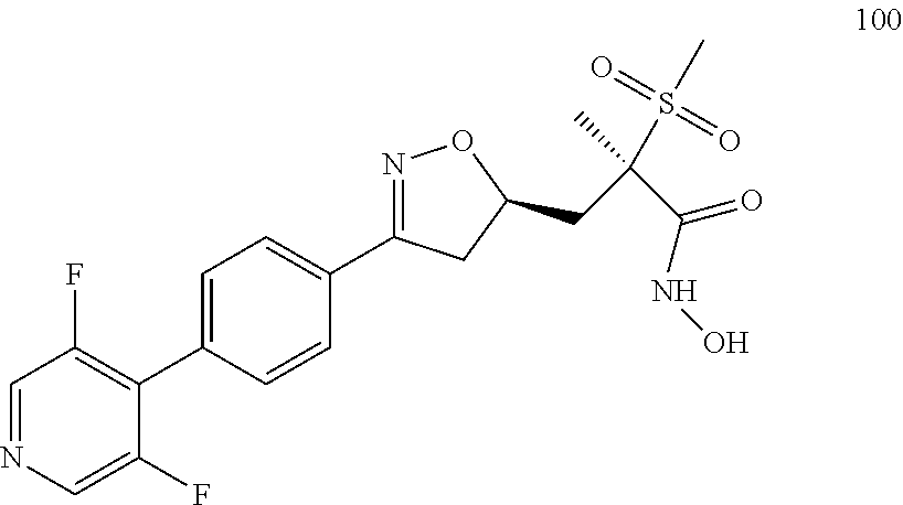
C1=C(C2=C(F)C=NC=C2F)C=CC(C2=NOC(CC(C(NO)=O)(S(C)(=O)=O)C)C2)=C1
